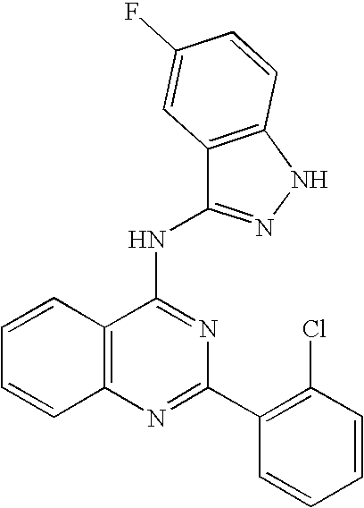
C12=C(N=C(C3=C(Cl)C=CC=C3)N=C1NC1=NNC3=C1C=C(F)C=C3)C=CC=C2
